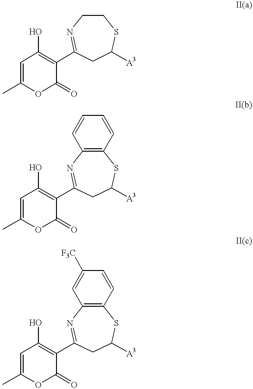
C1=C(C)OC(=O)C(C2=NCCSC([A3])C2)=C1O.C1=C(C)OC(=O)C(C2=NC3=C(SC([A3])C2)C=CC=C3)=C1O.C1=C(C)OC(=O)C(C2=NC3=C(SC([A3])C2)C=CC([F3C])=C3)=C1O
